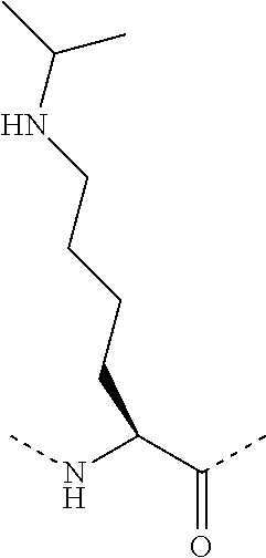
C(C(NC)C(C)=O)CCCNC(C)C
